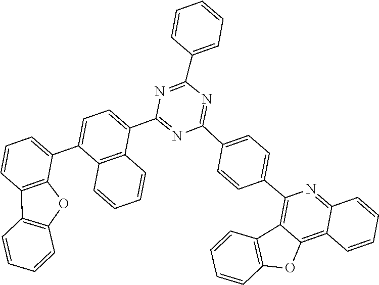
C1(C2=CC=C(C3=CC=CC4=C3OC3=C4C=CC=C3)C3=C2C=CC=C3)=NC(C2=CC=C(C3=C4C(=C5C=CC=CC5=N3)OC3=C4C=CC=C3)C=C2)=NC(C2=CC=CC=C2)=N1
